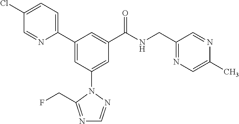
C1(C2=CC(N3N=CN=C3CF)=CC(C(NCC3=NC=C(C)N=C3)=O)=C2)=CC=C(Cl)C=N1
